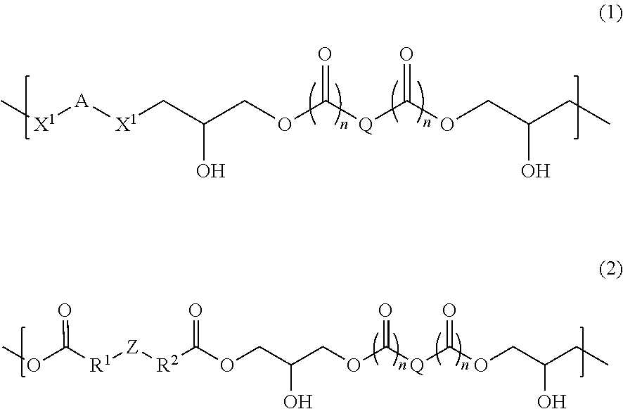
C[X1][A][X1]CC(COC([Q]C(OCC(O)CC)=O)=O)O.[Z]([R2]C(OCC(COC([Q]C(OCC(O)CC)=O)=O)O)=O)[R1]C(OC)=O
